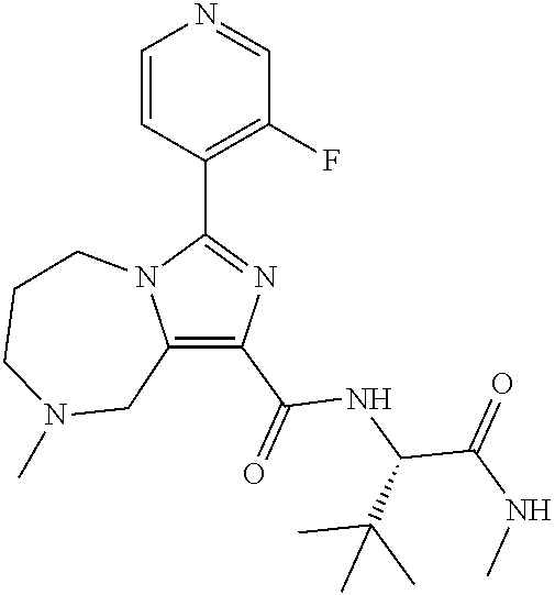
C1(C(=O)NC(C(NC)=O)C(C)(C)C)=C2N(C(C3=C(F)C=NC=C3)=N1)CCCN(C)C2
